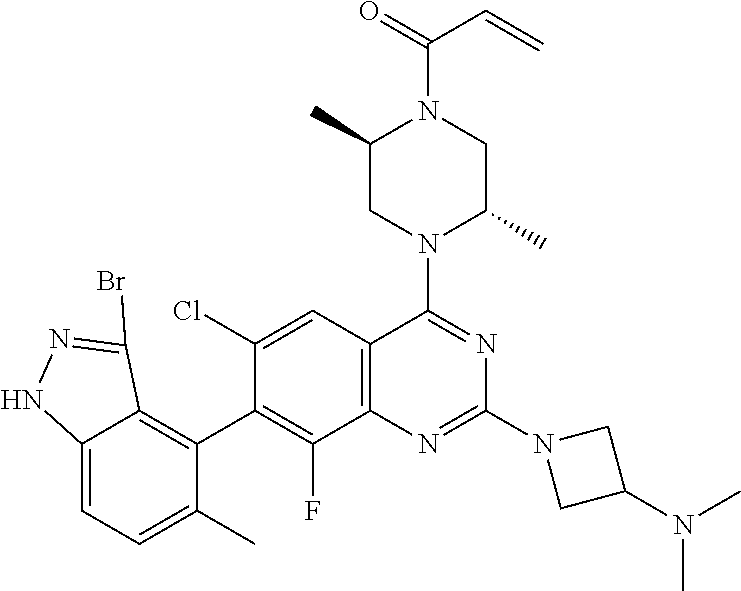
C12=C(C=C(Cl)C(C3=C4C(=CC=C3C)NN=C4Br)=C1F)C(N1C(C)CN(C(=O)C=C)C(C)C1)=NC(N1CC(N(C)C)C1)=N2
